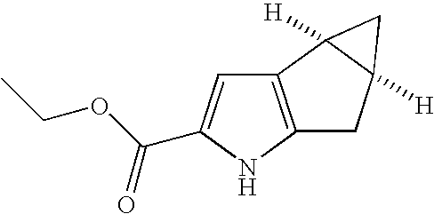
C12=C(NC(C(OCC)=O)=C1)CC1([H])C2([H])C1
